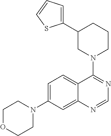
C1OCCN(C2=CC=C3C(=C2)N=CN=C3N2CCCC(C3=CC=CS3)C2)C1
